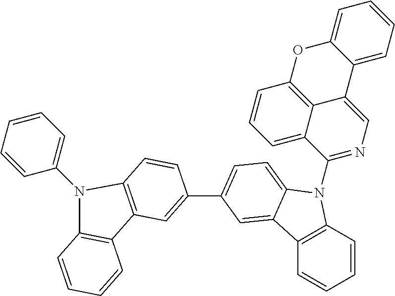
C12=C(C=CC=C1)N(C1=NC=C3C4=C(C=CC=C14)OC1=CC=CC=C31)C1=CC=C(C3=CC4=C(C=C3)N(C3=CC=CC=C3)C3=C4C=CC=C3)C=C21
